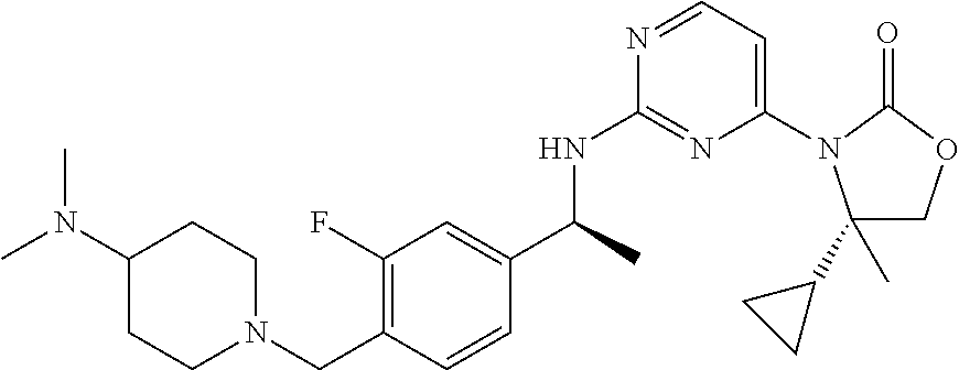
N(C1=NC(N2C(C3CC3)(C)COC2=O)=CC=N1)C(C1=CC(F)=C(CN2CCC(N(C)C)CC2)C=C1)C
